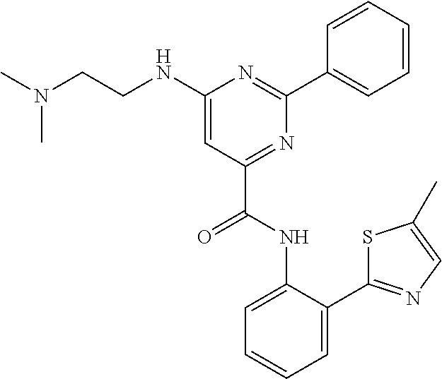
C1=C(NC(C2=NC(C3=CC=CC=C3)=NC(NCCN(C)C)=C2)=O)C(C2=NC=C(C)S2)=CC=C1
